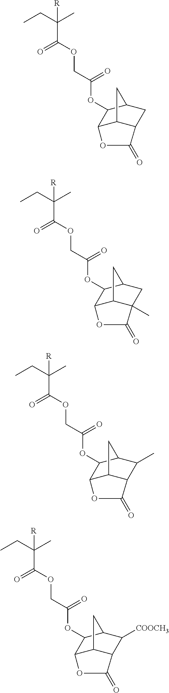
CCC(C)([R])C(OCC(=O)OC1C2C3C(CC1C3)C(=O)O2)=O.CCC(C)([R])C(OCC(=O)OC1C2C3C(C)(CC1C3)C(=O)O2)=O.CCC(C)([R])C(OCC(=O)OC1C2C3C(C(C)C1C3)C(=O)O2)=O.CCC(C)([R])C(OCC(=O)OC1C2C3C(C([COOCH3])C1C3)C(=O)O2)=O
